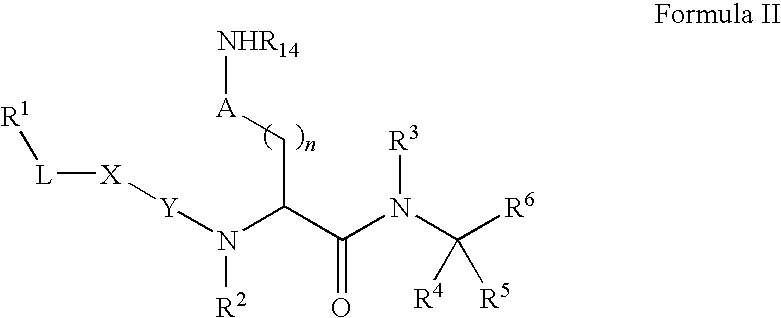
C(C(=O)N(C([R6])([R4])[R5])[R3])(N([R2])[Y][X][L][R1])C[A][NHR14]
